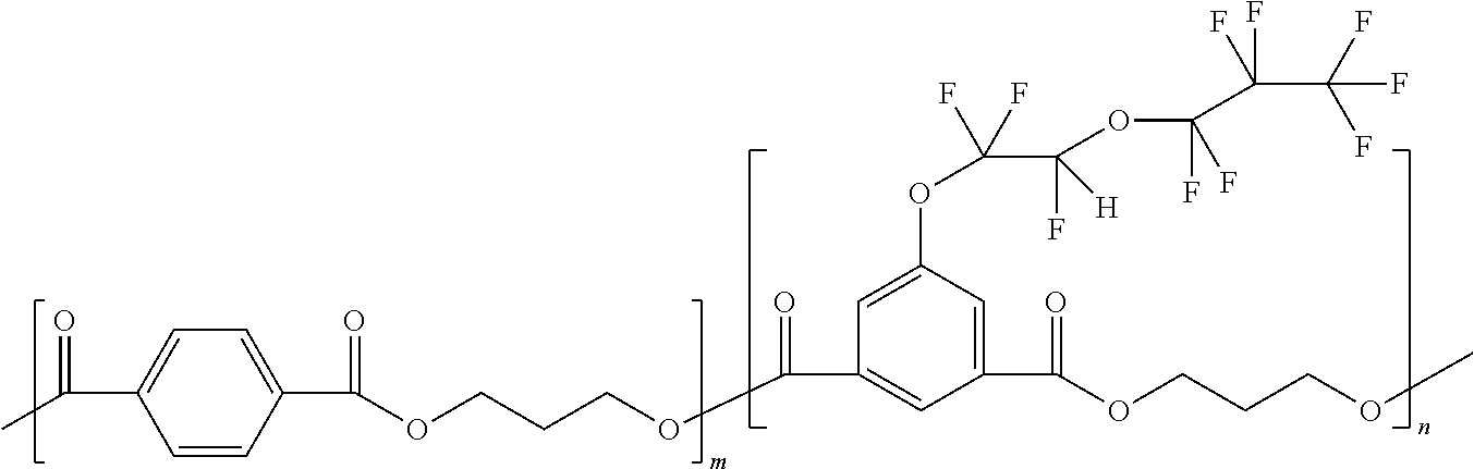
C1=C(OC(F)(F)C(OC(C(F)(F)C(F)(F)F)(F)F)([H])F)C=C(C(=O)OCCCOC)C=C1C(=O)OCCCOC(=O)C1=CC=C(C(C)=O)C=C1
